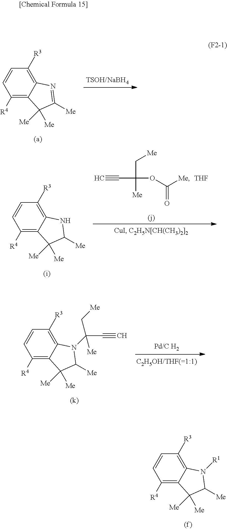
C1([R4])=C2C(=C([R3])C=C1)N=C([Me])C2([Me])[Me].C1([R4])=C2C(=C([R3])C=C1)N(C([Me])(C[Me])C#C)C([Me])C2([Me])[Me].C1([R4])=C2C(=C([R3])C=C1)N([R1])C([Me])C2([Me])[Me].C1([R4])=C2C(=C([R3])C=C1)NC([Me])C2([Me])[Me].C#CC(C[Me])([Me])OC([Me])=O.[THF]
